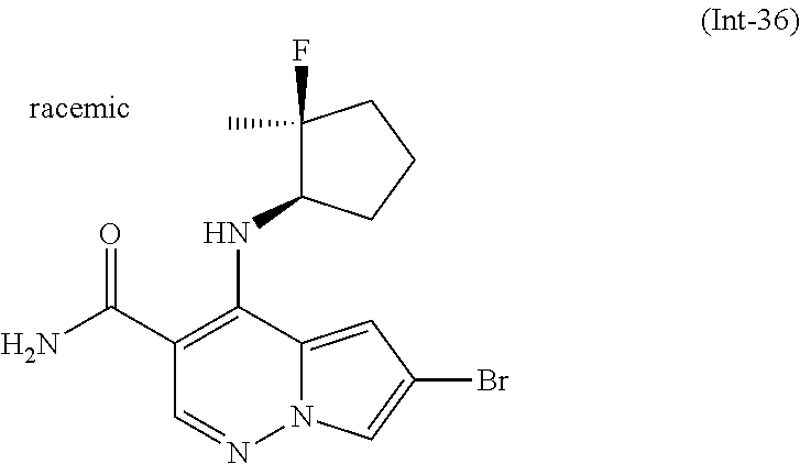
NC(C1=C(NC2C(C)(F)CCC2)C2=CC(Br)=CN2N=C1)=O
